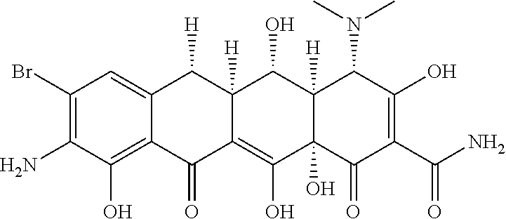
C1(Br)=C(N)C(O)=C2C(=C1)C([H])C1([H])C(=C(O)C3(O)C([H])(C1O)C(N(C)C)C(O)=C(C(N)=O)C3=O)C2=O
